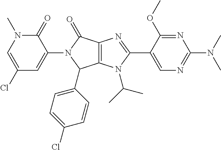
C12=C(N(C(C)C)C(C3=CN=C(N(C)C)N=C3OC)=N1)C(C1=CC=C(Cl)C=C1)N(C1=CC(Cl)=CN(C)C1=O)C2=O
